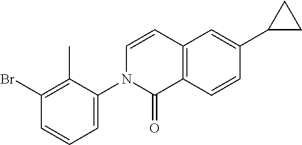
C1(Br)=C(C)C(N2C=CC3=C(C2=O)C=CC(C2CC2)=C3)=CC=C1
